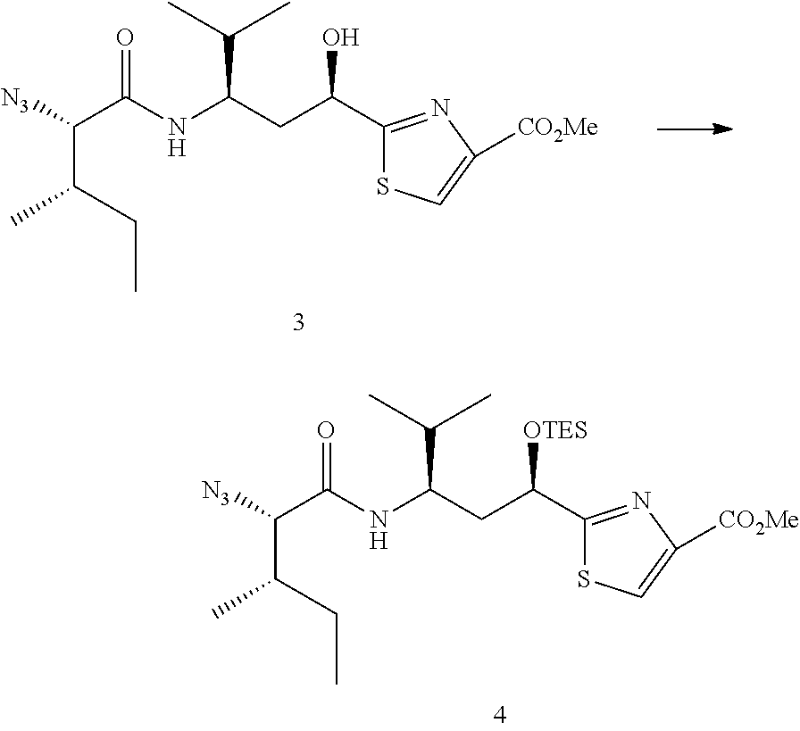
C1(C(CC(NC(C([N3])C(CC)C)=O)C(C)C)O)=NC([CO2Me])=CS1.C1(C(CC(NC(C([N3])C(CC)C)=O)C(C)C)[OTES])=NC([CO2Me])=CS1
